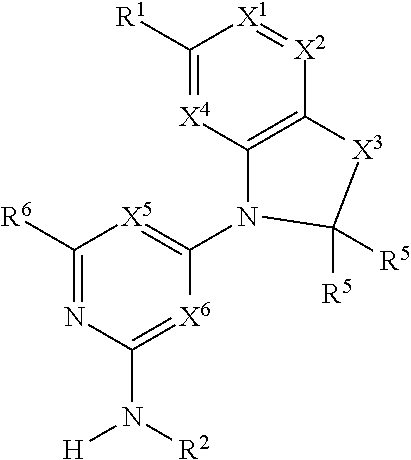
C1([R1])=[X4]C2=C([X2]=[X1]1)[X3]C([R5])([R5])N2C1=[X5]C([R6])=NC(N([H])[R2])=[X6]1
